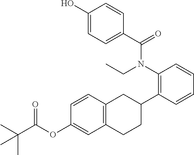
C1(O)=CC=C(C(N(C2=C(C3CC4=C(CC3)C=C(OC(C(C)(C)C)=O)C=C4)C=CC=C2)CC)=O)C=C1
